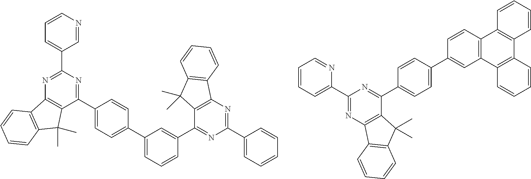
N1=C(C2=CC=CN=C2)N=C(C2=CC=C(C3=CC=CC(C4=NC(C5=CC=CC=C5)=NC5=C4C(C)(C)C4=C5C=CC=C4)=C3)C=C2)C2=C1C1=C(C2(C)C)C=CC=C1.C1(C2=CC=CC=N2)=NC2=C(C(C3=CC=C(C4=CC5=C(C=C4)C4=C(C6=C5C=CC=C6)C=CC=C4)C=C3)=N1)C(C)(C)C1=C2C=CC=C1
